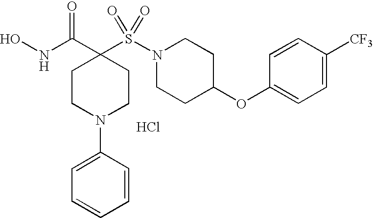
ONC(C1(S(N2CCC(OC3=CC=C([CF3])C=C3)CC2)(=O)=O)CCN(C2=CC=CC=C2)CC1)=O.Cl
